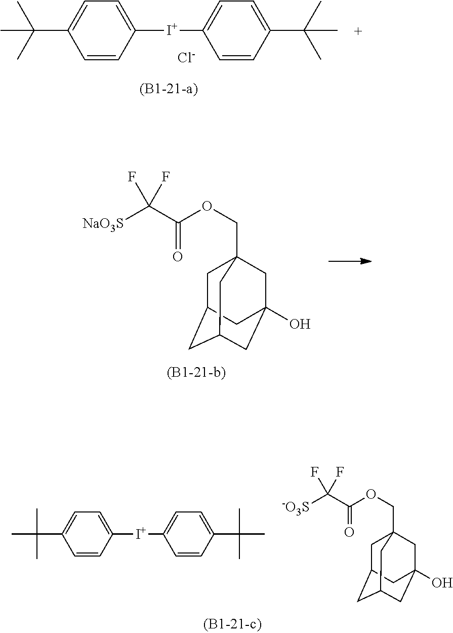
C(C1=CC=C([I+]C2=CC=C(C(C)(C)C)C=C2)C=C1)(C)(C)C.[Cl-].C1C2CC3CC(O)(CC1(COC(C([NaO3S])(F)F)=O)C3)C2.C(C1=CC=C([I+]C2=CC=C(C(C)(C)C)C=C2)C=C1)(C)(C)C.C1C2CC3CC(O)(CC1(COC(C([-O3S])(F)F)=O)C3)C2
